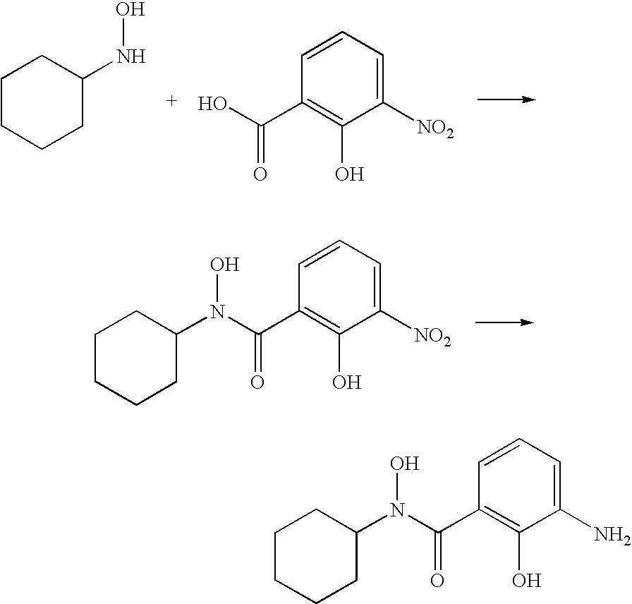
C1CCCC(NO)C1.OC(C1=C(O)C([NO2])=CC=C1)=O.N(C(C1=C(O)C([NO2])=CC=C1)=O)(C1CCCCC1)O.N(C(C1=C(O)C(N)=CC=C1)=O)(C1CCCCC1)O
